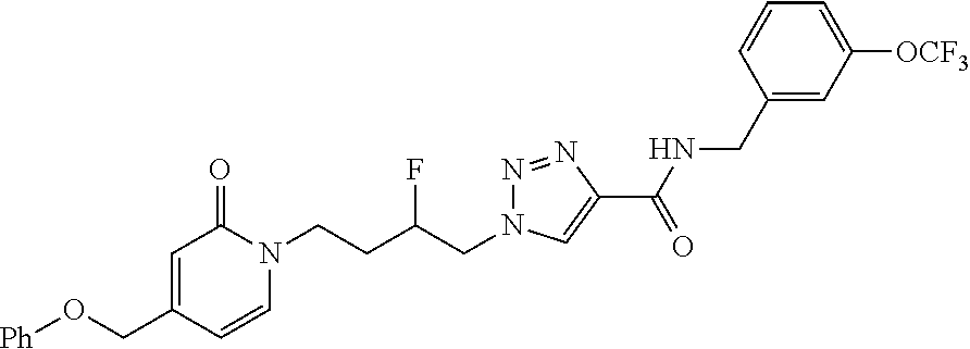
C1=C(CO[Ph])C=CN(CCC(CN2N=NC(C(NCC3=CC([OCF3])=CC=C3)=O)=C2)F)C1=O
